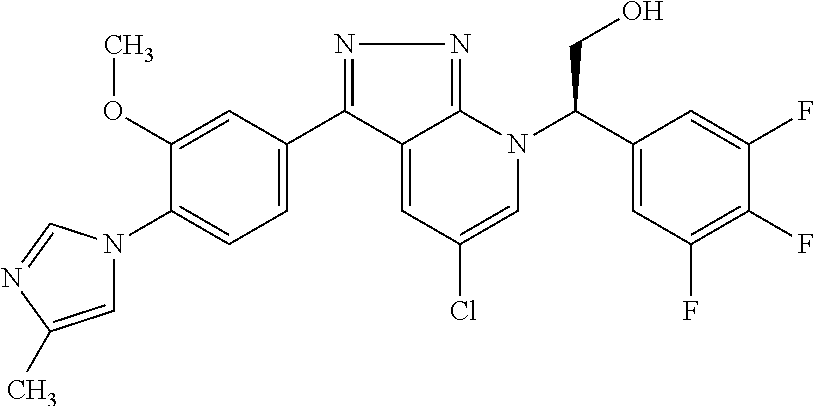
N1=C(C2=CC=C(N3C=C(C)N=C3)C(OC)=C2)C2=CC(Cl)=CN(C(C3=CC(F)=C(F)C(F)=C3)CO)C2=N1
